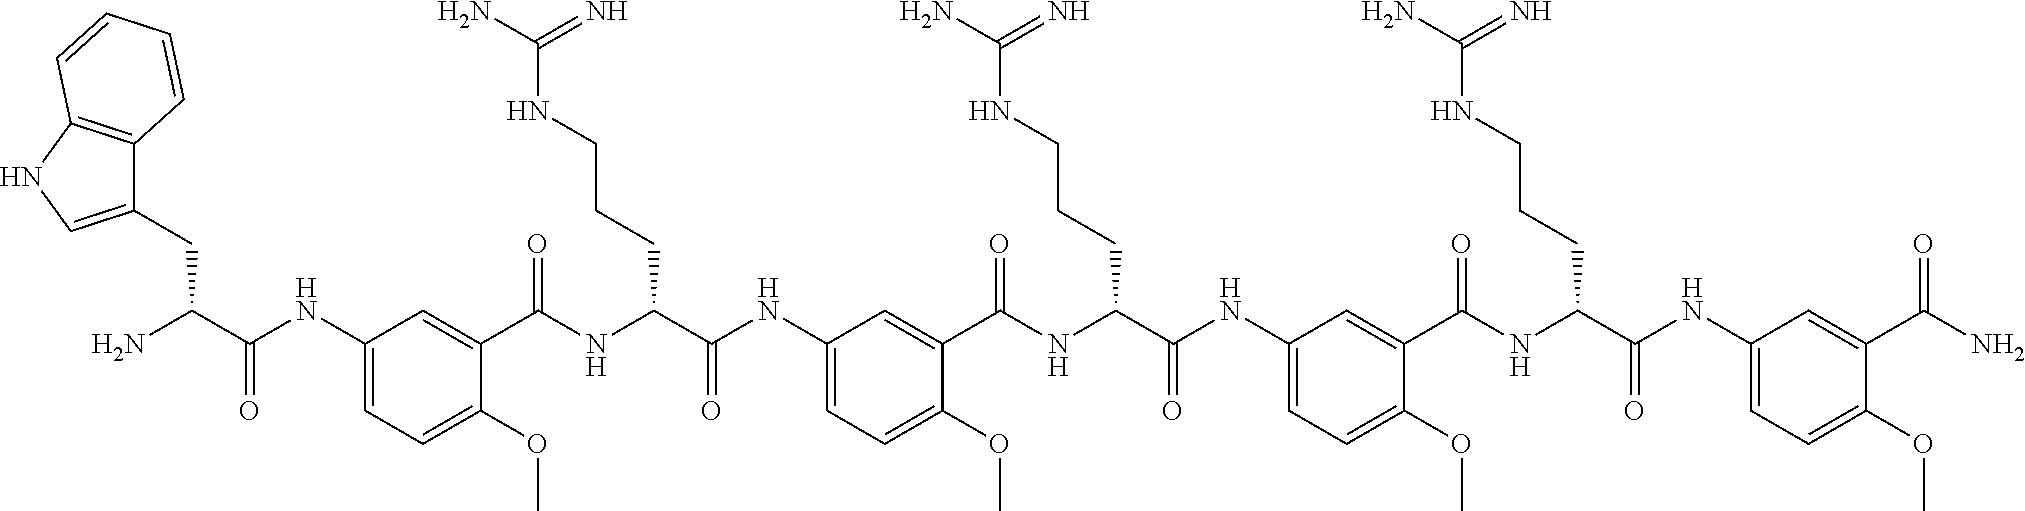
C1(NC(C(N)CC2=CNC3=C2C=CC=C3)=O)=CC=C(OC)C(C(NC(C(NC2=CC=C(OC)C(C(NC(C(NC3=CC=C(OC)C(C(NC(C(NC4=CC=C(OC)C(C(N)=O)=C4)=O)CCCNC(N)=N)=O)=C3)=O)CCCNC(N)=N)=O)=C2)=O)CCCNC(N)=N)=O)=C1
